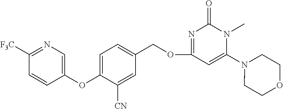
C1([F3C])=NC=C(OC2=CC=C(COC3=NC(=O)N(C)C(N4CCOCC4)=C3)C=C2[CN])C=C1
